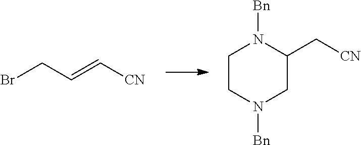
C(C=C[CN])Br.[Bn]N1CC(C[CN])N([Bn])CC1
